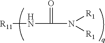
[R11]NC(=O)N([R1])[R1]
